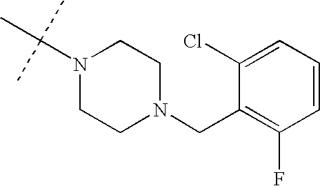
N1(C(C)(C)C)CCN(CC2=C(F)C=CC=C2Cl)CC1
